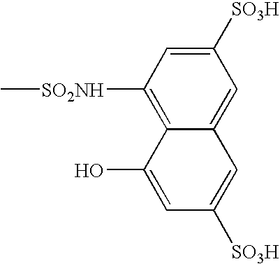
C1([SO2NH]C)=C2C(=CC([SO3H])=C1)C=C([SO3H])C=C2O
